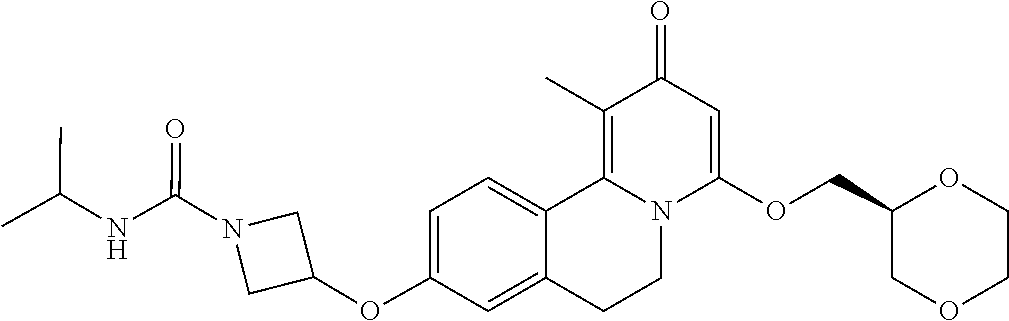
C1=C(OC2CN(C(NC(C)C)=O)C2)C=C2C(=C1)C1=C(C)C(=O)C=C(OCC3COCCO3)N1CC2
